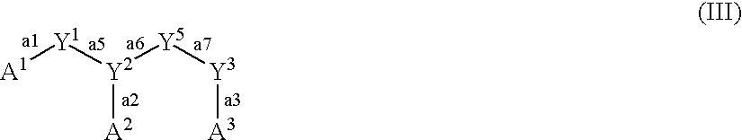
[A1][Y1][Y2]([A2])[Y5][Y3][A3]
